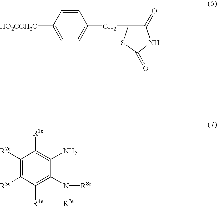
C1([R2e])=C([R3e])C([R4e])=C(N([R8e])[R7e])C(N)=C1[R1e].C1([HO2CCH2O])=CC=C(CC2C(=O)NC(=O)S2)C=C1
